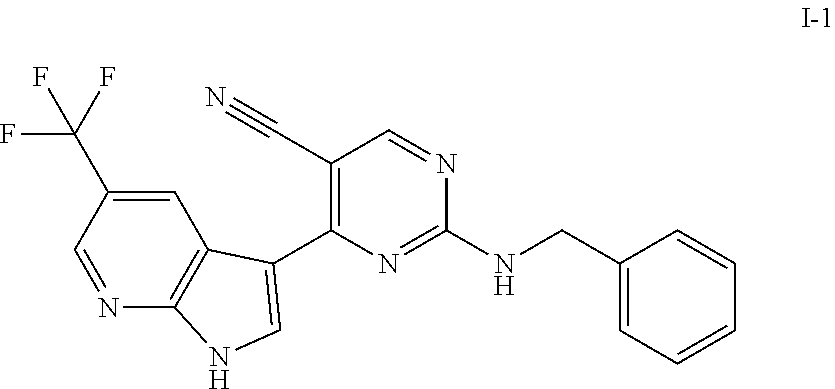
C1(C2=CNC3=C2C=C(C(F)(F)F)C=N3)=C(C#N)C=NC(NCC2=CC=CC=C2)=N1
